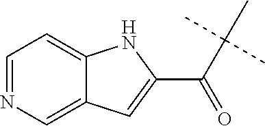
C(C(C)(C)C)(C1=CC2=CN=CC=C2N1)=O
